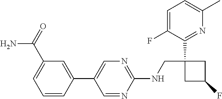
C1(NCC2(C3=NC(C)=CC=C3F)CC(F)C2)=NC=C(C2=CC(C(=O)N)=CC=C2)C=N1
